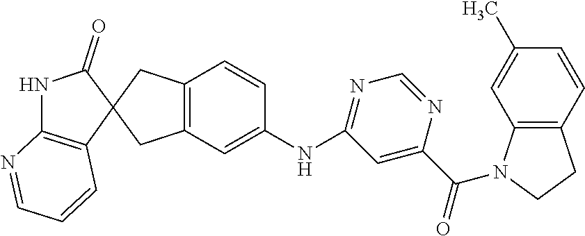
C12=C(N=CC=C1)NC(=O)C21CC2=C(C1)C=C(NC1=NC=NC(C(=O)N3C4=C(C=CC(C)=C4)CC3)=C1)C=C2
